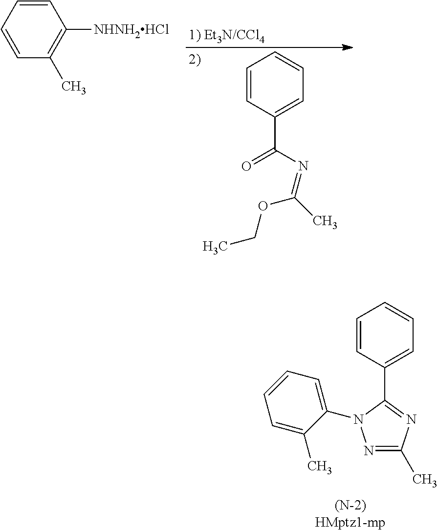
C1=CC(C(N=C(C)OCC)=O)=CC=C1.C1=CC=CC(C)=C1[NHNH2HCl].C1=C(C)C(N2C(C3=CC=CC=C3)=NC(C)=N2)=CC=C1
